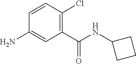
C1=CC(Cl)=C(C(NC2CCC2)=O)C=C1N
